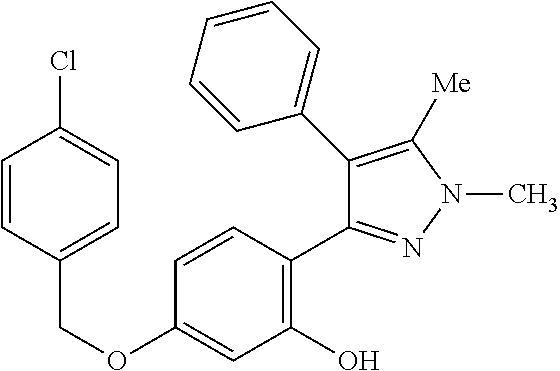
C(OC1=CC(O)=C(C2=NN(C)C([Me])=C2C2=CC=CC=C2)C=C1)C1=CC=C(Cl)C=C1
